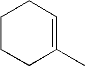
C1CCC(C)=CC1
